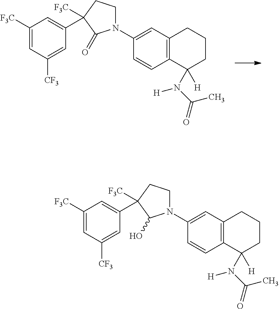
C1([F3C])=CC([CF3])=CC(C2([F3C])CCN(C3=CC4=C(C=C3)C([H])(N(C(=O)C)[H])CCC4)C2=O)=C1.C1([F3C])=CC([CF3])=CC(C2([F3C])CCN(C3=CC4=C(C=C3)C([H])(N(C(=O)C)[H])CCC4)C2O)=C1
